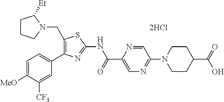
C1=C([MeO])C([CF3])=CC(C2=C(CN3C([Et])CCC3)SC(NC(C3=CN=C(N4CCC(C(=O)O)CC4)C=N3)=O)=N2)=C1.[2HCl]
